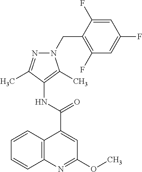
C12=C(N=C(OC)C=C1C(=O)NC1=C(C)N(CC3=C(F)C=C(F)C=C3F)N=C1C)C=CC=C2
